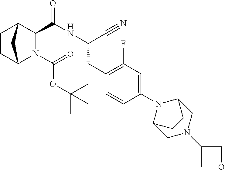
C1CC2N(C(=O)OC(C)(C)C)C(C(NC(C#N)CC3=C(F)C=C(N4C5CN(C6COC6)CC4CC5)C=C3)=O)C1C2
